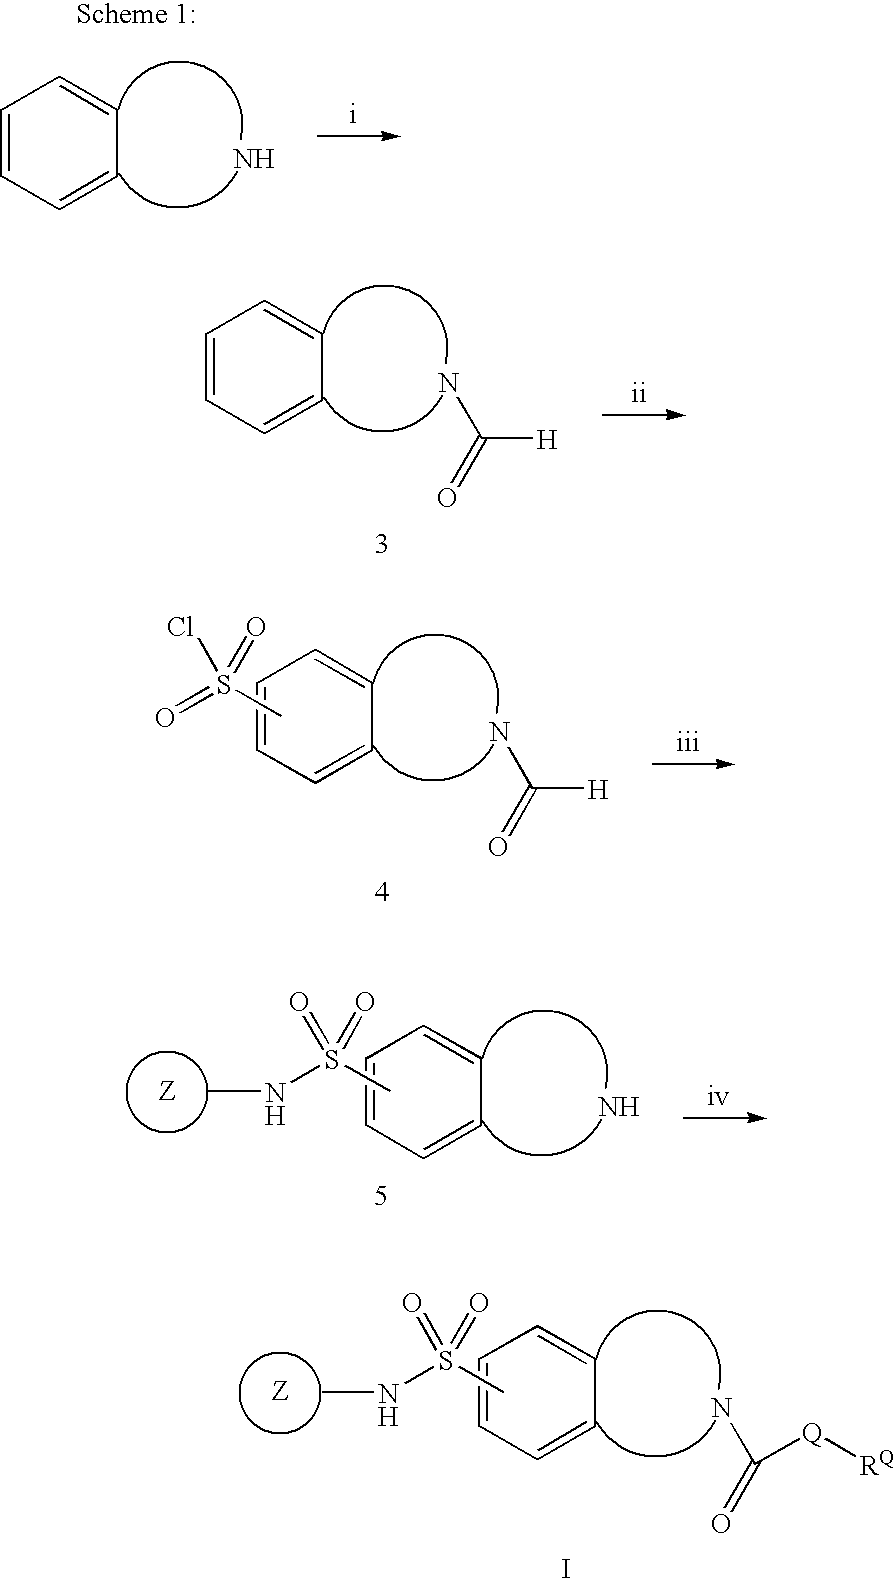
C1=CC=CC=C1.NC([H])=O.NC([H])=O.C1=CC=CC=C1.CS(=O)(Cl)=O.NC(=O)[Q][RQ].C1=CC=CC=C1.CS(NC)(=O)=O.[Z].I.C1=CC=CC=C1.N.N.C1=CC=CC=C1.CS(NC)(=O)=O.[Z]
